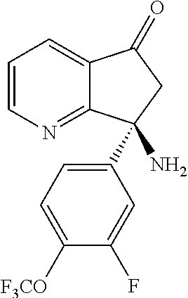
C1=CN=C2C(=C1)C(=O)CC2(N)C1=CC=C([F3CO])C(F)=C1
